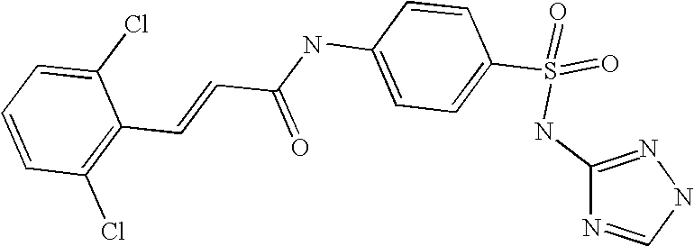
C(=CC(NC1=CC=C(S(NC2=NNC=N2)(=O)=O)C=C1)=O)C1=C(Cl)C=CC=C1Cl
